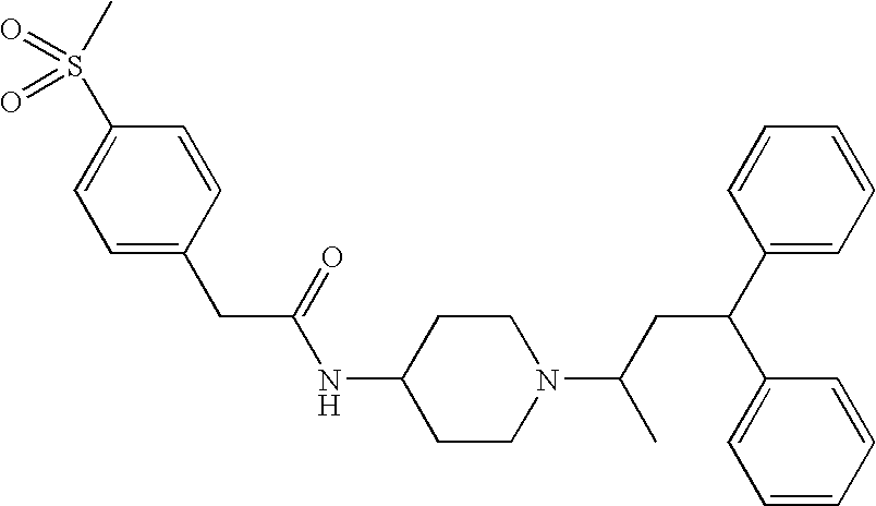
C(C(=O)NC1CCN(C(CC(C2=CC=CC=C2)C2=CC=CC=C2)C)CC1)C1=CC=C(S(C)(=O)=O)C=C1
